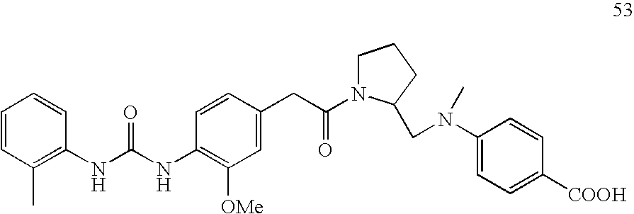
C1=CC(C)=C(NC(NC2=C([OMe])C=C(CC(=O)N3CCCC3CN(C3=CC=C([COOH])C=C3)C)C=C2)=O)C=C1
